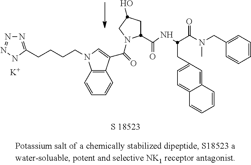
C12=C(C=CC=C1)N(CCCCC1=NN=NN1)C=C2C(=O)N1CC(O)CC1C(NC(CC1=CC=C2C(=C1)C=CC=C2)C(N(CC1=CC=CC=C1)C)=O)=O.[K]
